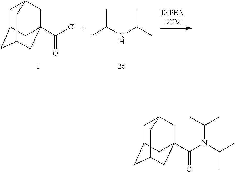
C1C2CC3CC(C(Cl)=O)(CC1C3)C2.C(C)(NC(C)C)C.C1C2CC3CC(C(N(C(C)C)C(C)C)=O)(CC1C3)C2
